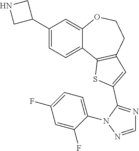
C1=C(C2CNC2)C=C2C(=C1)C1=C(CCO2)C=C(C2=NC=NN2C2=CC=C(F)C=C2F)S1
